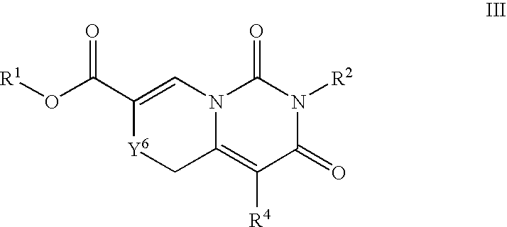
C1(C(O[R1])=O)=CN2C(=C([R4])C(=O)N([R2])C2=O)C[Y6]1
